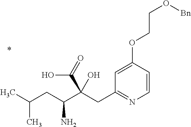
C1=CC(OCCO[Bn])=CC(CC(C(CC(C)C)N)(C(=O)O)O)=N1
